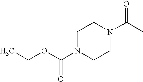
C1N(C(OCC)=O)CCN(C(C)=O)C1
